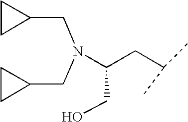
N(C(CC(C)C)CO)(CC1CC1)CC1CC1
